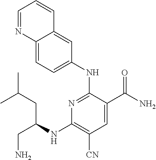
C1=C(C(N)=O)C(NC2=CC=C3C(=C2)C=CC=N3)=NC(NC(CC(C)C)CN)=C1[CN]
